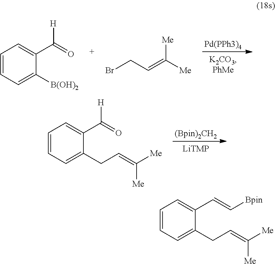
C1=CC=C([B(OH)2])C(C(=O)[H])=C1.BrCC=C([Me])[Me].C1=CC=C(CC=C([Me])[Me])C(C(=O)[H])=C1.C1=CC=C(CC=C([Me])[Me])C(C=C[Bpin])=C1
